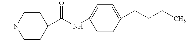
CN1CCC(C(NC2=CC=C(CCCC)C=C2)=O)CC1
